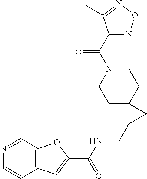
C12=C(C=C(C(NCC3CC34CCN(C(C3=NON=C3C)=O)CC4)=O)O1)C=CN=C2
